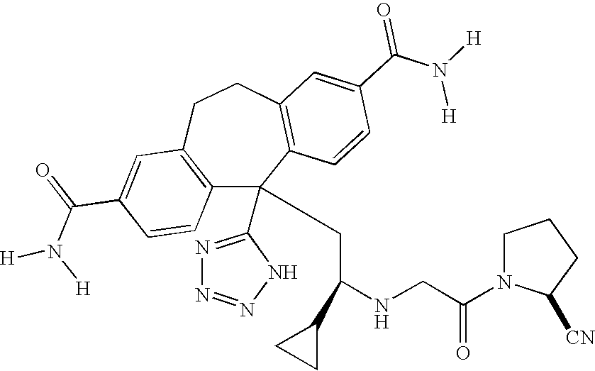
C1(C(=O)N([H])[H])=CC2=C(C=C1)C(C1=NN=NN1)(CC(NCC(N1C([CN])CCC1)=O)C1CC1)C1=C(CC2)C=C(C(N([H])[H])=O)C=C1
